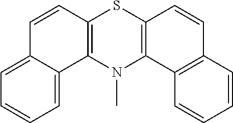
N1(C)C2=C(SC3=C1C1=CC=CC=C1C=C3)C=CC1=C2C=CC=C1
